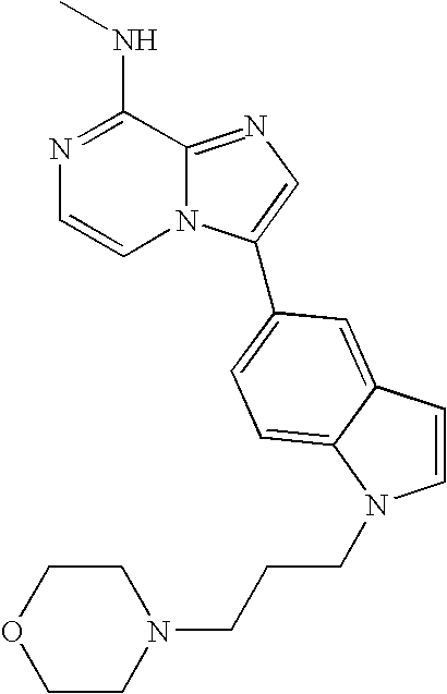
N1=C(NC)C2=NC=C(C3=CC=C4C(=C3)C=CN4CCCN3CCOCC3)N2C=C1
